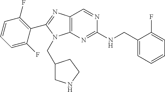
C1=C(F)C(C2=NC3=C(N2CC2CNCC2)N=C(NCC2=CC=CC=C2F)N=C3)=C(F)C=C1
